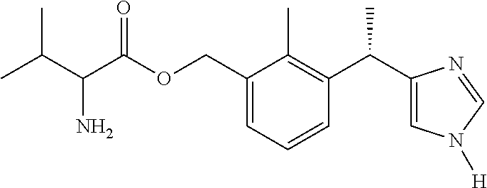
C1(COC(C(C(C)C)N)=O)=CC=CC(C(C2=CN([H])C=N2)C)=C1C
